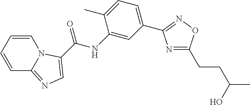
C1=CC=CC2=NC=C(C(NC3=CC(C4=NOC(CCC(O)C)=N4)=CC=C3C)=O)N12
